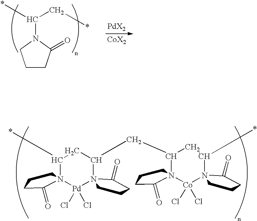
C1CC(=O)N(C(*)C*)C1.C1(*)CC(CC2CC(*)N3([Co](Cl)(Cl)N24CCCC4=O)CCCC3=O)N2([Pd](Cl)(Cl)N13CCCC3=O)CCCC2=O
